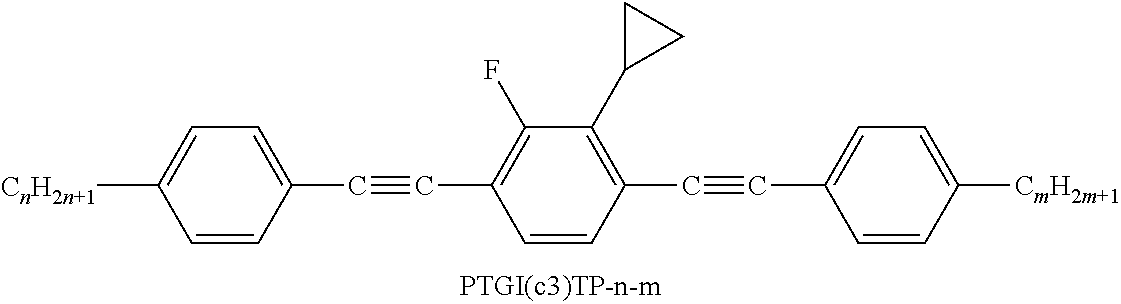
[CnH2n+1]C1=CC=C(C#CC2=C(F)C(C3CC3)=C(C#CC3=CC=C([CmH2m+1])C=C3)C=C2)C=C1
